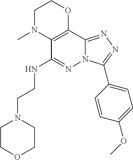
C1N(C)C2=C(OC1)C1=NN=C(C3=CC=C(OC)C=C3)N1N=C2NCCN1CCOCC1
